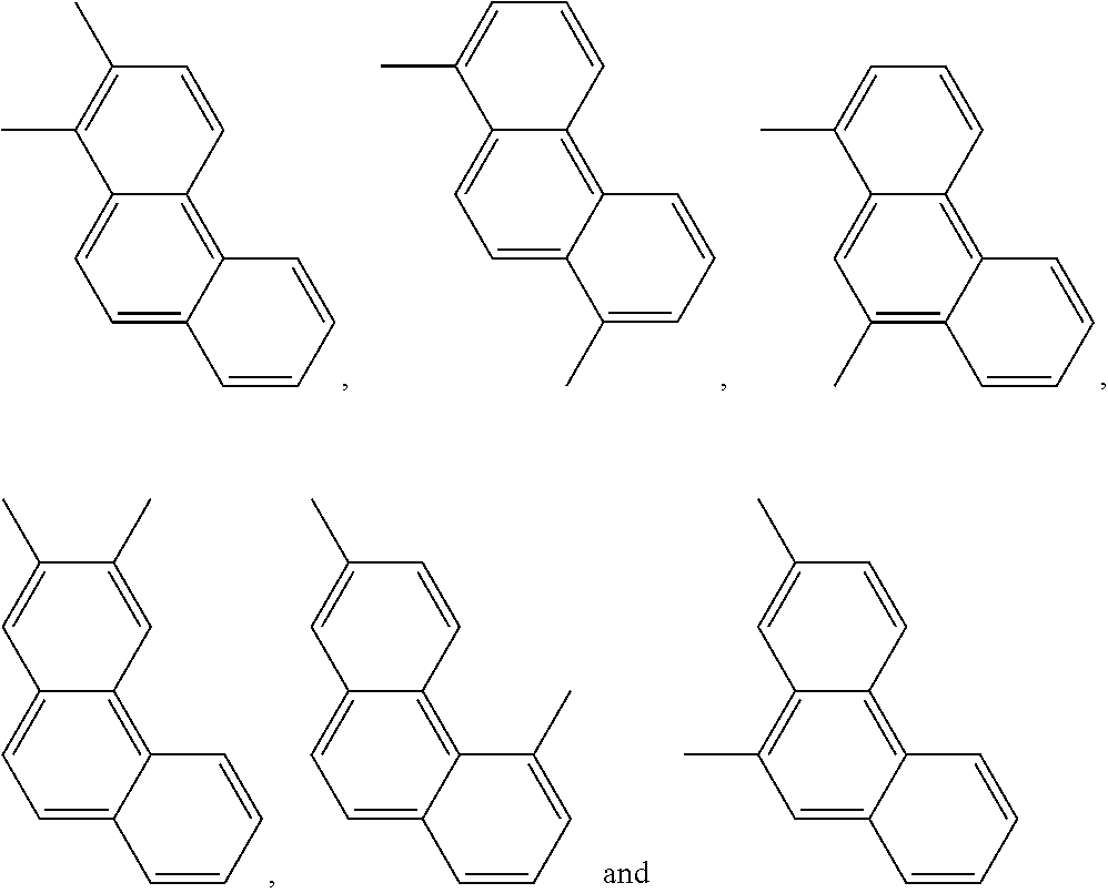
C1=C2C(=C3C(=C1)C(C)=C(C)C=C3)C=CC=C2.C1=C2C(=C3C(=C1)C(C)=CC=C3)C=CC=C2C.C1(C)=C2C(=C3C(=C1)C(C)=CC=C3)C=CC=C2.C1=C2C(=C3C(=C1)C=C(C)C(C)=C3)C=CC=C2.C1=C2C(=C3C(=C1)C=C(C)C=C3)C(C)=CC=C2.C1=C2C(=C3C(=C1C)C=C(C)C=C3)C=CC=C2
